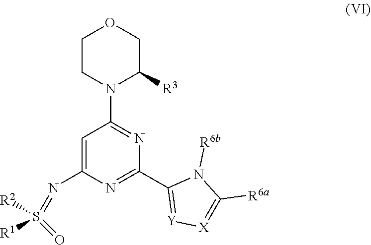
N(C1=CC(N2CCOCC2[R3])=NC(C2=[Y][X]=C([R6a])N2[R6b])=N1)=S([R1])(=O)[R2]
